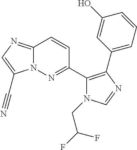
C12=NC=C(C#N)N1N=C(C1=C(C3=CC=CC(O)=C3)N=CN1CC(F)F)C=C2
